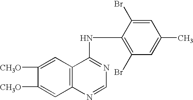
C1([CH3O])=CC2=C(C=C1[CH3O])C(NC1=C(Br)C=C(C)C=C1Br)=NC=N2
